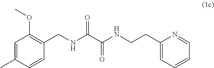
C1=C(C)C=CC(CNC(C(NCCC2=CC=CC=N2)=O)=O)=C1OC
